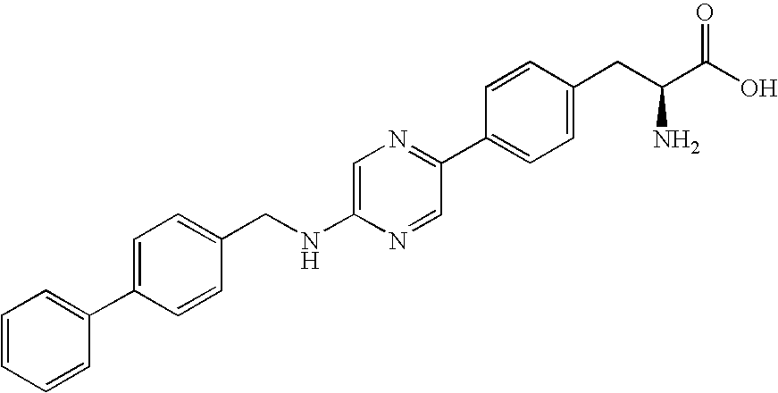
C1=C(NCC2=CC=C(C3=CC=CC=C3)C=C2)N=CC(C2=CC=C(CC(C(O)=O)N)C=C2)=N1
